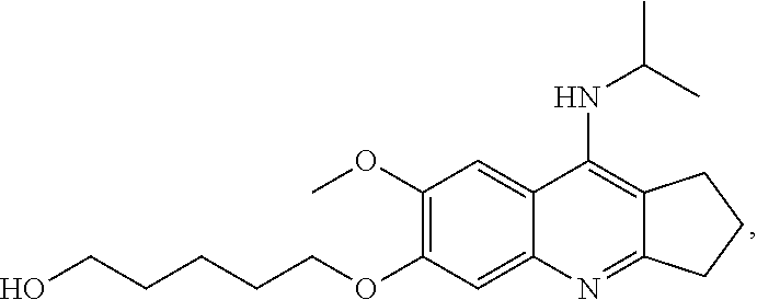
C12=C(NC(C)C)C3=CC(OC)=C(OCCCCCO)C=C3N=C1CCC2
